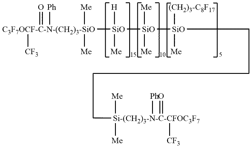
C(CC[Si-(CH2)3-N-C-CFOC3F7]([CF3])(=O)([Ph])([Me])[Me])C[SiO]([SiO]([SiO]([C3F7OCF-C-N-(CH2)3-SiO]([CF3])(=O)([Ph])([Me])[Me])([Me])[H])([Me])[Me])([Me])[(CH2)3-C8F17]
